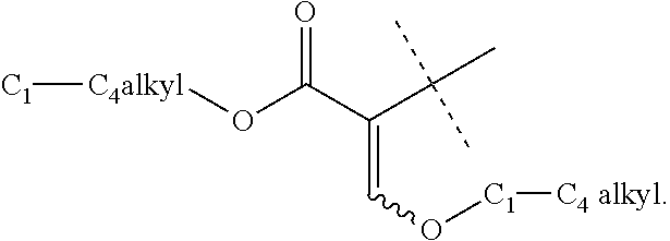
[C4alkyl](OC(C(C(C)(C)C)=CO[C1][C4 alkyl])=O)[C1]
